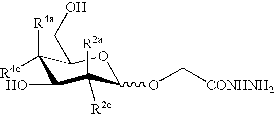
C1([R4a])([R4e])C(O)C([R2a])([R2e])C(OC[CONHNH2])OC1CO
